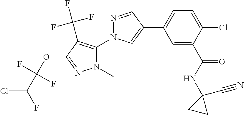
C1(C2=CC=C(Cl)C(C(NC3(C#N)CC3)=O)=C2)=CN(C2=C(C(F)(F)F)C(OC(C(Cl)F)(F)F)=NN2C)N=C1
